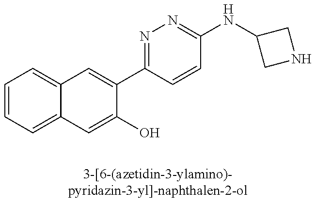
C1=CC=C2C(=C1)C=C(C1=NN=C(NC3CNC3)C=C1)C(O)=C2
